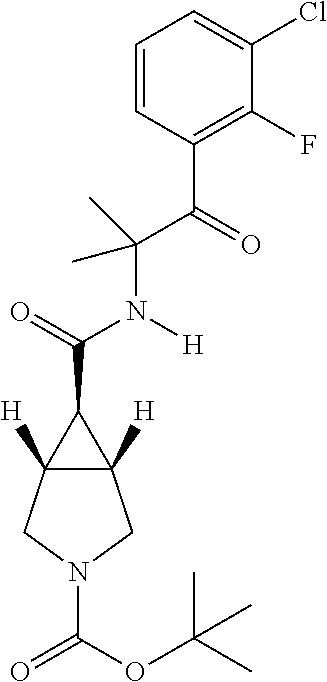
N(C(=O)C1C2([H])C1([H])CN(C(=O)OC(C)(C)C)C2)(C(C)(C(C1=C(F)C(Cl)=CC=C1)=O)C)[H]
